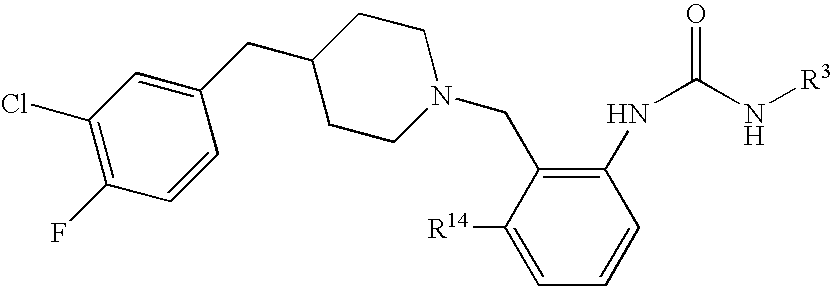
C1=C([R14])C(CN2CCC(CC3=CC(Cl)=C(F)C=C3)CC2)=C(NC(N[R3])=O)C=C1
